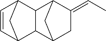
C(C)=C1CC2CC1C1C2C2CC1C=C2
